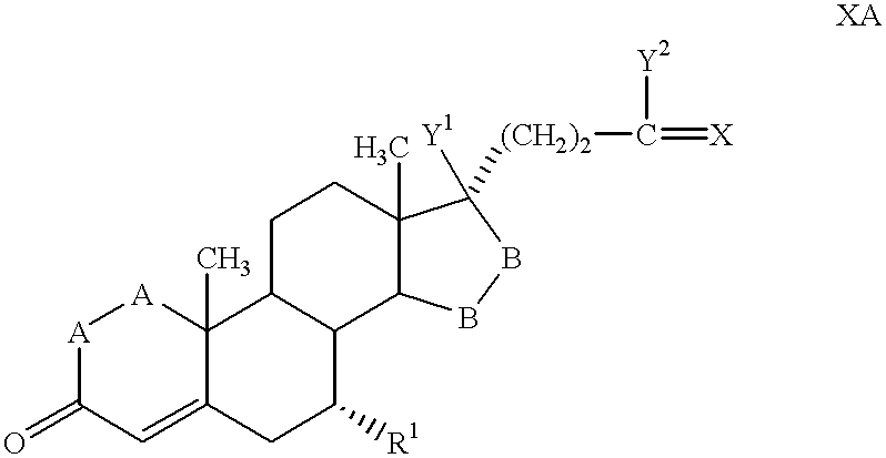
[A]1C(=O)C=C2C(C)([A]1)C1C(C([R1])C2)C2C(C)(CC1)C([Y1])([(CH2)2]C([Y2])=[X])BB2
